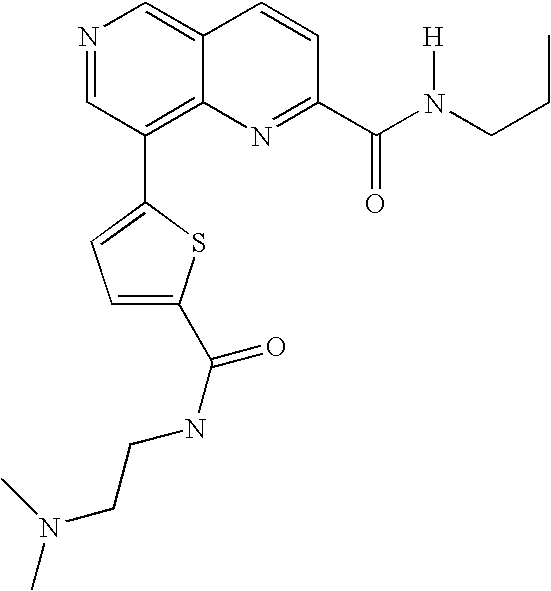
N1=CC(C2=CC=C(C(=O)NCCN(C)C)S2)=C2C(=C1)C=CC(C(N(CCC)[H])=O)=N2
